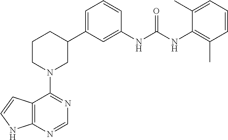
C12=C(N=CN=C1N1CC(C3=CC=CC(NC(NC4=C(C)C=CC=C4C)=O)=C3)CCC1)NC=C2
